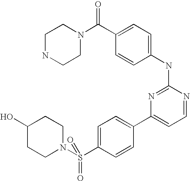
C1NCCN(C(C2=CC=C(NC3=NC(C4=CC=C(S(N5CCC(O)CC5)(=O)=O)C=C4)=CC=N3)C=C2)=O)C1
